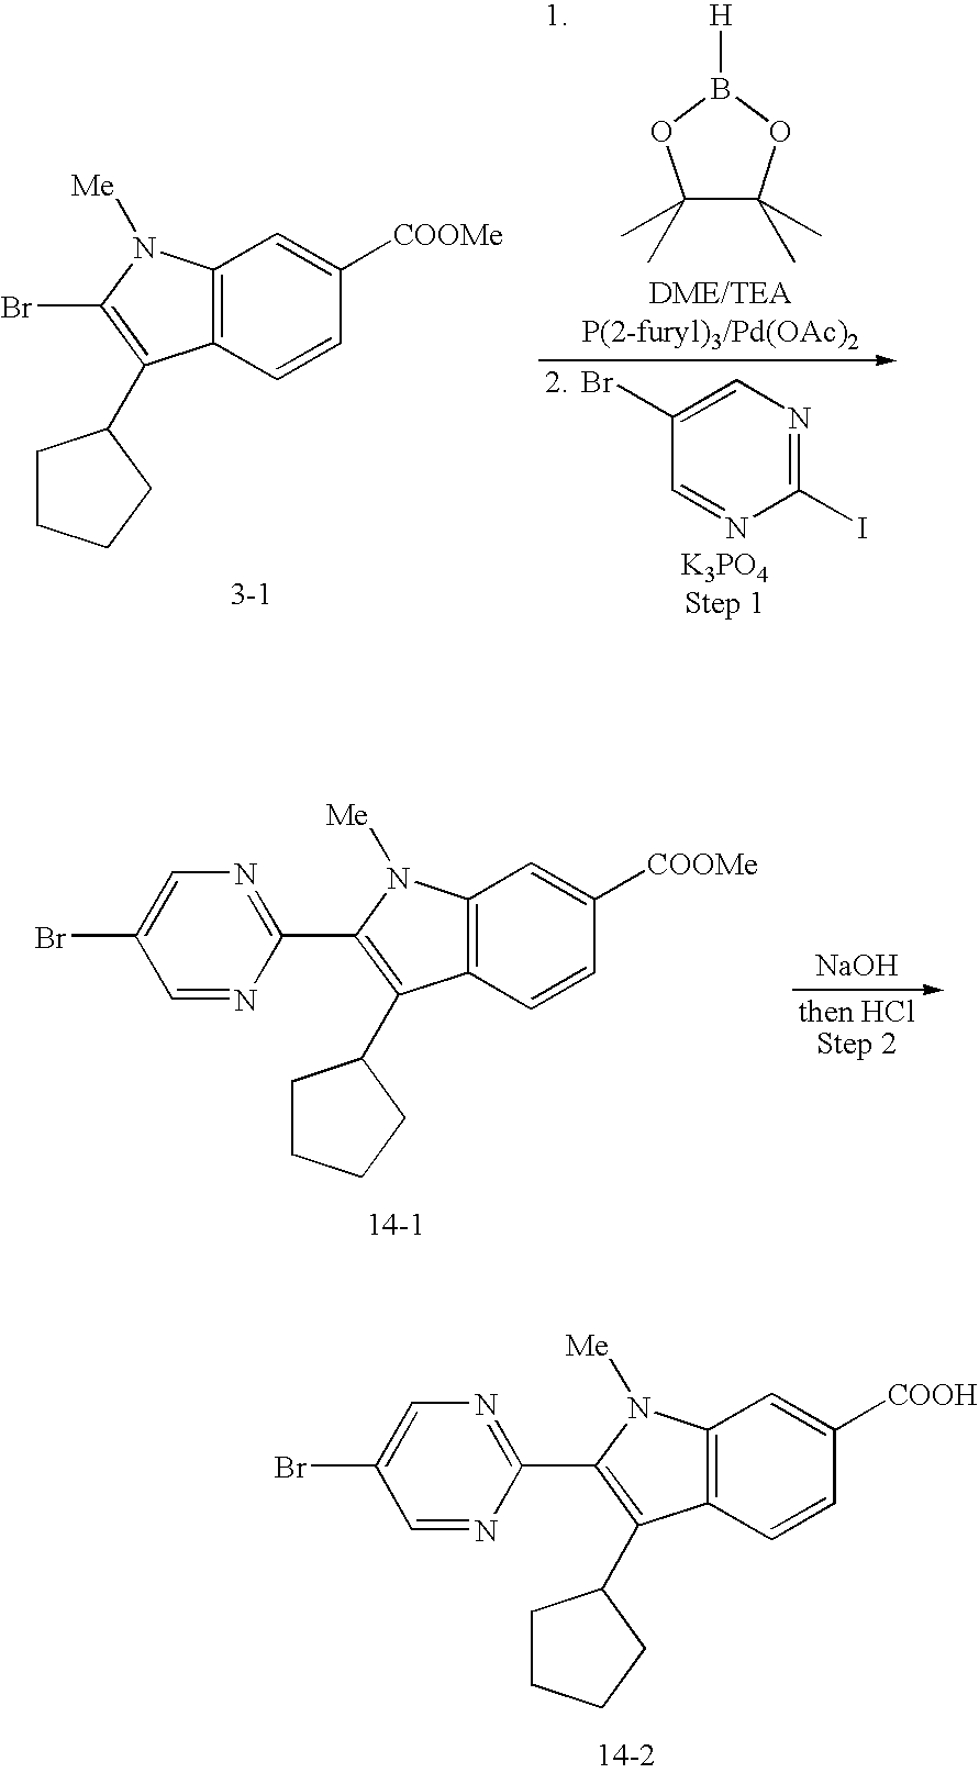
[COOMe]C1=CC2=C(C=C1)C(C1CCCC1)=C(Br)N2[Me].C1(C)(C)C(C)(C)OB([H])O1.C1(Br)=CN=C(I)N=C1.[COOMe]C1=CC2=C(C=C1)C(C1CCCC1)=C(C1=NC=C(Br)C=N1)N2[Me].[NaOH].[COOH]C1=CC2=C(C=C1)C(C1CCCC1)=C(C1=NC=C(Br)C=N1)N2[Me]
